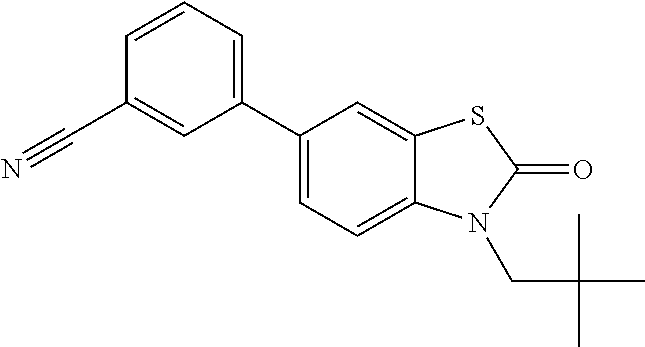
C1(C2=CC=C3C(=C2)SC(=O)N3CC(C)(C)C)=CC=CC(C#N)=C1
